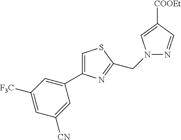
C(C1=NC(C2=CC([F3C])=CC([CN])=C2)=CS1)N1C=C([COOEt])C=N1
